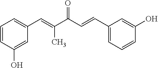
C1=CC(O)=CC(C=C(C(C=CC2=CC=CC(O)=C2)=O)C)=C1
